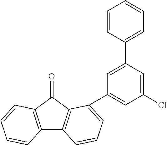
C12=C(C=CC=C1)C(=O)C1=C2C=CC=C1C1=CC(Cl)=CC(C2=CC=CC=C2)=C1
